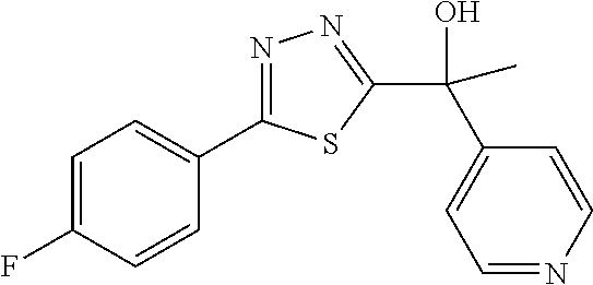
C1=C(F)C=CC(C2=NN=C(C(C)(C3=CC=NC=C3)O)S2)=C1
